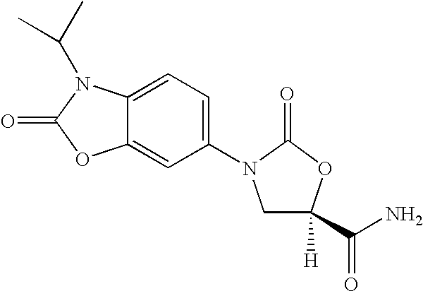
C12=CC=C(N3CC(C(N)=O)([H])OC3=O)C=C1OC(=O)N2C(C)C
